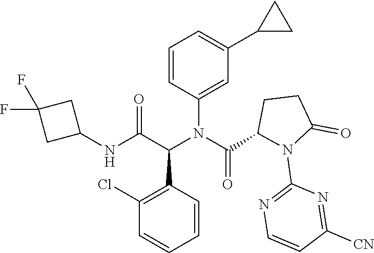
C1=CC(N(C(C(NC2CC(F)(F)C2)=O)C2=C(Cl)C=CC=C2)C(=O)C2N(C3=NC=CC([CN])=N3)C(=O)CC2)=CC(C2CC2)=C1
